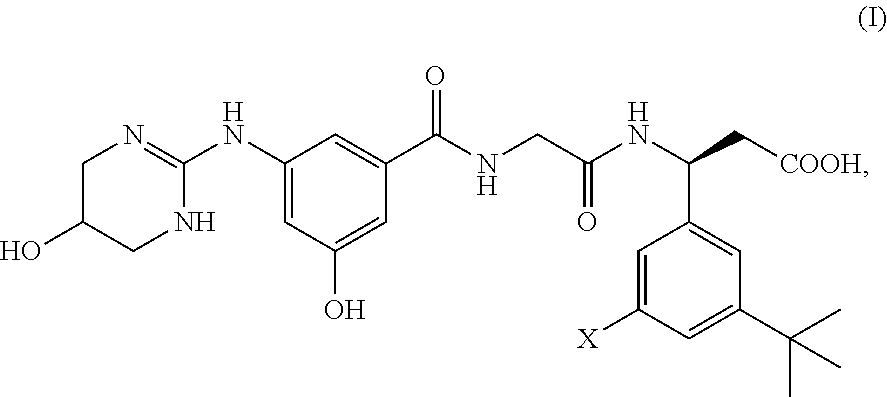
C1=C(O)C=C(NC2=NCC(O)CN2)C=C1C(NCC(NC(C[COOH])C1=CC(C(C)(C)C)=CC([X])=C1)=O)=O
